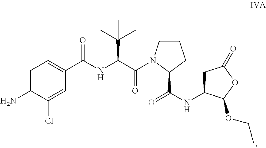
N(C1CC(=O)OC1OCC)C(=O)C1CCCN1C(C(NC(C1=CC=C(N)C(Cl)=C1)=O)C(C)(C)C)=O
